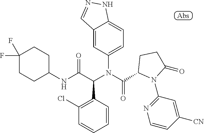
C12=CC(N(C(C3N(C4=NC=CC([CN])=C4)C(=O)CC3)=O)C(C(NC3CCC(F)(F)CC3)=O)C3=C(Cl)C=CC=C3)=CC=C1NN=C2
